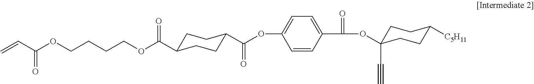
O(C1(C#C)CCC([C5H11])CC1)C(=O)C1=CC=C(OC(=O)C2CCC(C(OCCCCOC(C=C)=O)=O)CC2)C=C1
